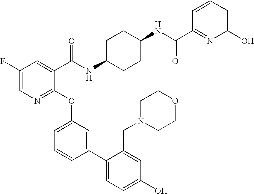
C1(F)=CN=C(OC2=CC=CC(C3=CC=C(O)C=C3CN3CCOCC3)=C2)C(C(NC2CCC(NC(C3=NC(O)=CC=C3)=O)CC2)=O)=C1
